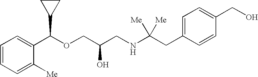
C1(C(OCC(CNC(CC2=CC=C(CO)C=C2)([Me])[Me])O)C2CC2)=CC=CC=C1[Me]
